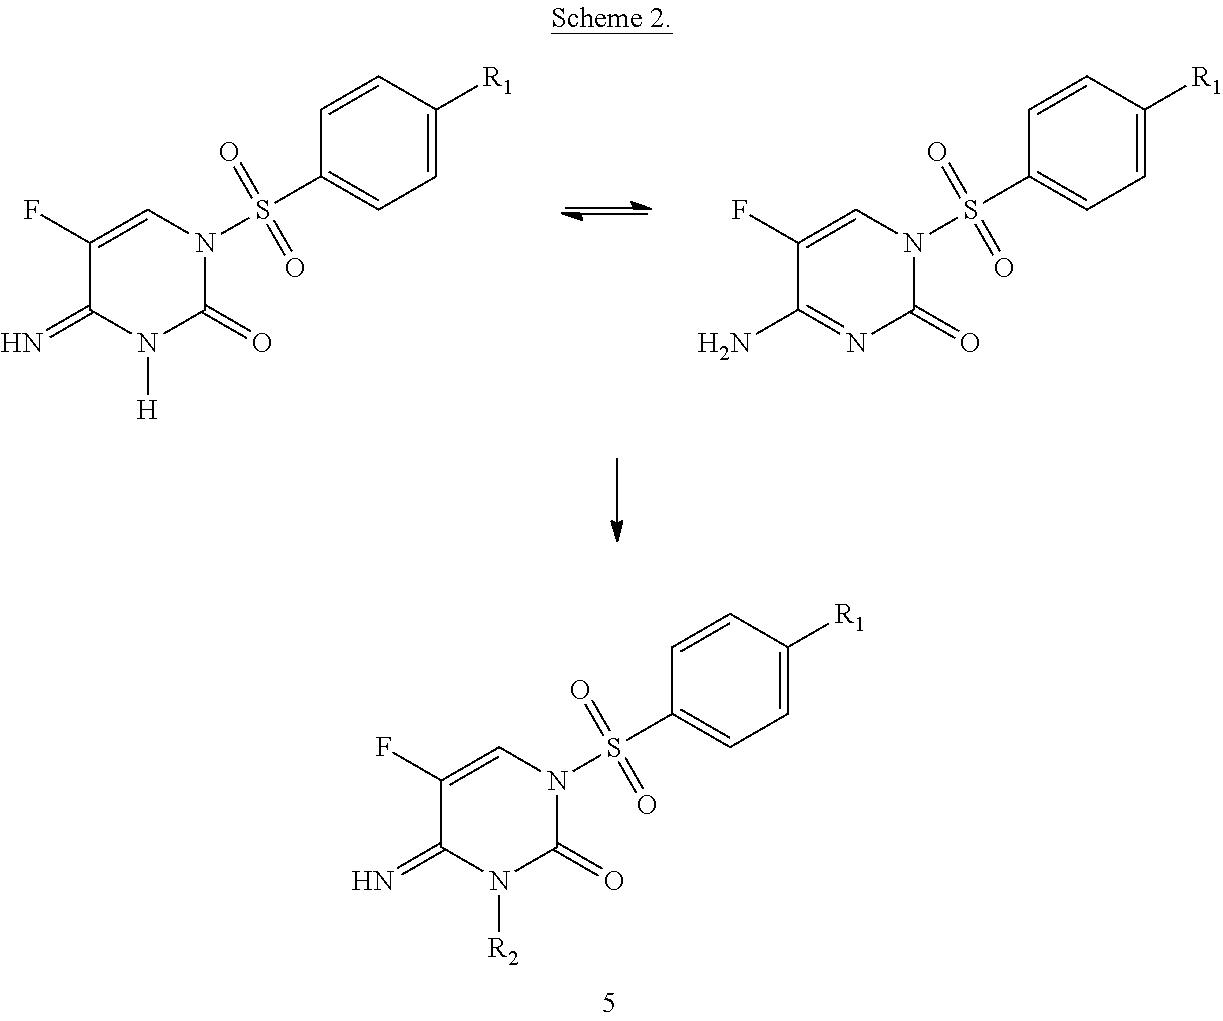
C1=C([R1])C=CC(S(N2C=C(F)C(=N)N([H])C2=O)(=O)=O)=C1.C1=C([R1])C=CC(S(N2C=C(F)C(N)=NC2=O)(=O)=O)=C1.C1=C([R1])C=CC(S(N2C=C(F)C(=N)N([R2])C2=O)(=O)=O)=C1
